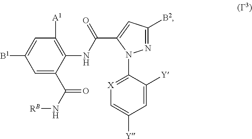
C1=C(C(N[RB])=O)C(NC(C2=CC([B2])=NN2C2=[X]C=C([Y])C=C2[Y])=O)=C([A1])C=C1[B1]
